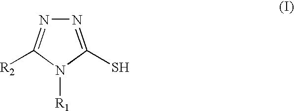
N1=C(S)N([R1])C([R2])=N1
